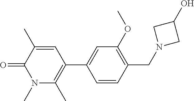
C1(C)=CC(C2=CC(OC)=C(CN3CC(O)C3)C=C2)=C(C)N(C)C1=O
